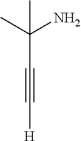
C(C#C[H])(N)(C)C
